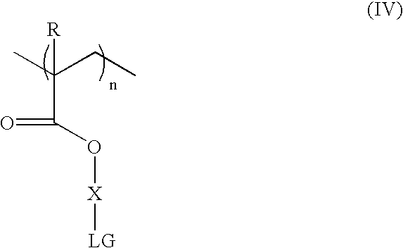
CC(CC)([R])C(O[X][LG])=O
